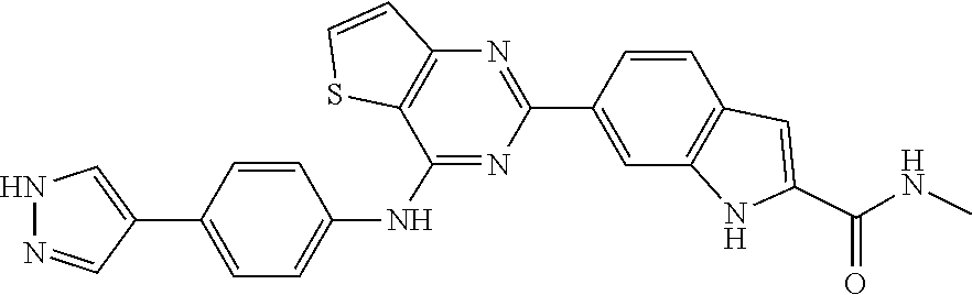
CNC(C1=CC2=C(N1)C=C(C1=NC3=C(C(NC4=CC=C(C5=CNN=C5)C=C4)=N1)SC=C3)C=C2)=O
